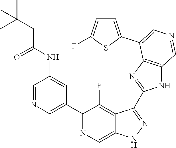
C1(C2=CN=CC(NC(=O)CC(C)(C)C)=C2)=NC=C2C(=C1F)C(C1=NC3=C(N1)C=NC=C3C1=CC=C(F)S1)=NN2
